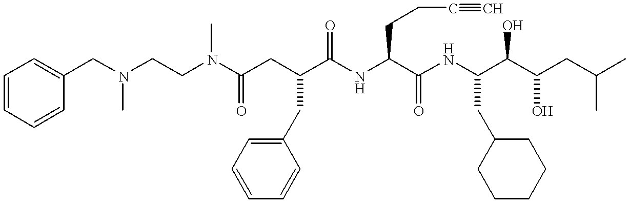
C(N(CCN(C(CC(C(NC(C(NC(C(C(CC(C)C)O)O)CC1CCCCC1)=O)CCC#C)=O)CC1=CC=CC=C1)=O)C)C)C1=CC=CC=C1
